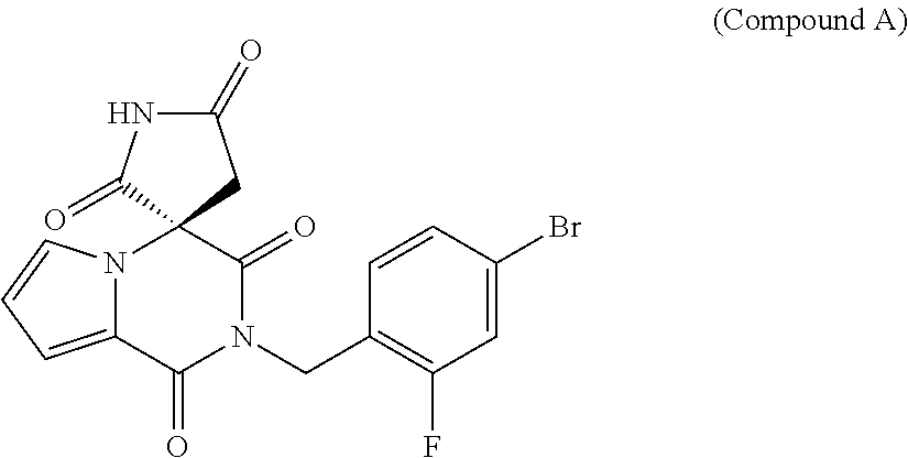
C1(=O)NC(=O)C2(C1)N1C(=CC=C1)C(=O)N(CC1=C(F)C=C(Br)C=C1)C2=O
